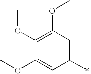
C1(C)=CC(OC)=C(OC)C(OC)=C1
